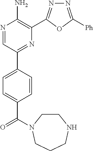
N1=C([Ph])OC(C2=C(N)N=CC(C3=CC=C(C(=O)N4CCNCCC4)C=C3)=N2)=N1
